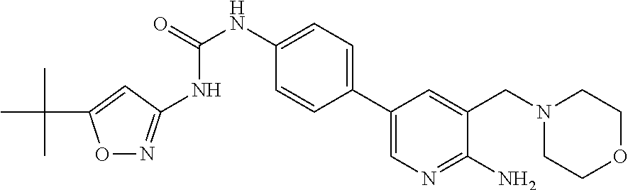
N(C1=NOC(C(C)(C)C)=C1)C(NC1=CC=C(C2=CN=C(N)C(CN3CCOCC3)=C2)C=C1)=O
